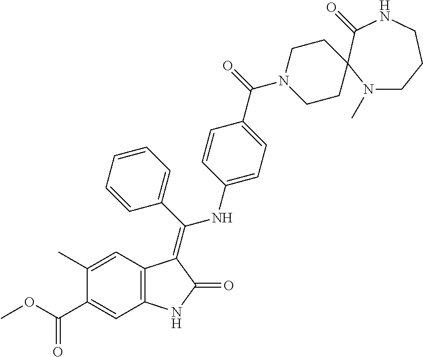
C1(C)=CC2=C(C=C1C(OC)=O)NC(=O)C2=C(C1=CC=CC=C1)NC1=CC=C(C(=O)N2CCC3(CC2)N(C)CCCNC3=O)C=C1
